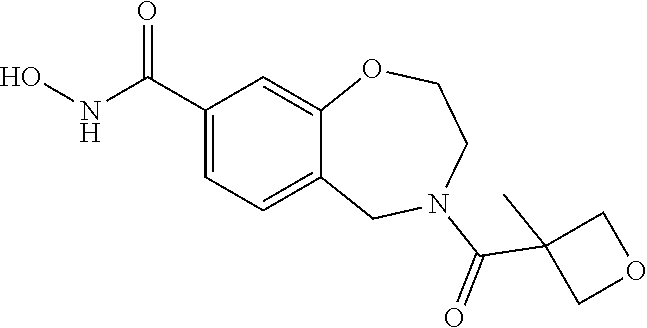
C1(C(NO)=O)=CC=C2C(=C1)OCCN(C(=O)C1(C)COC1)C2
